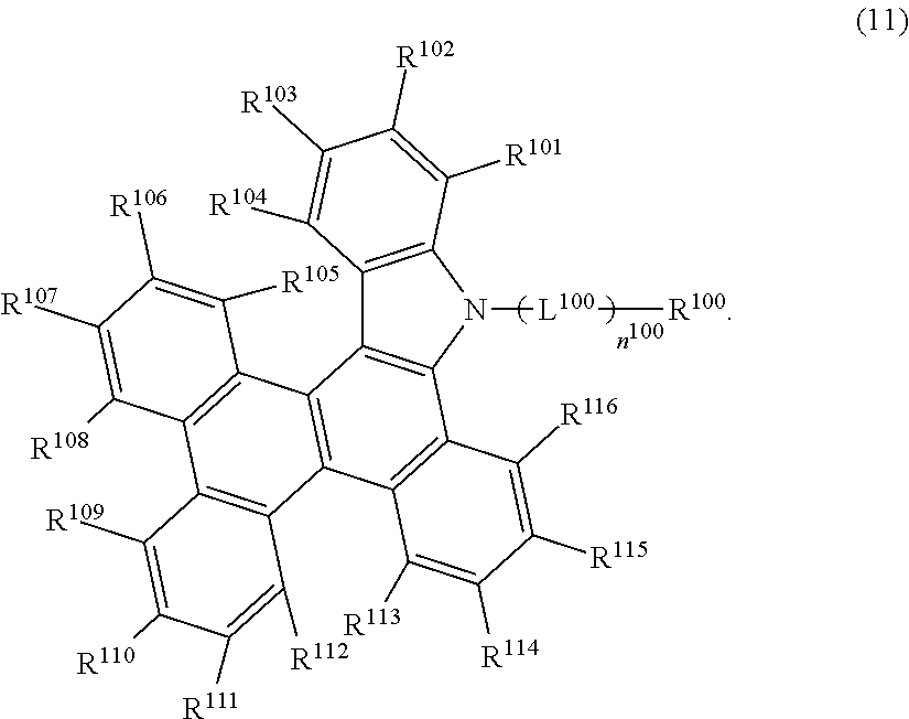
C12=C(N([L100][R100])C3=C1C1=C(C4=C3C([R116])=C([R115])C([R114])=C4[R113])C3=C(C4=C1C([R105])=C([R106])C([R107])=C4[R108])C([R109])=C([R110])C([R111])=C3[R112])C([R101])=C([R102])C([R103])=C2[R104]
